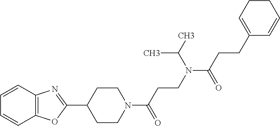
C1=CC2=C(C=C1)OC(C1CCN(C(CCN(C(CCC3=CCCC=C3)=O)C(C)C)=O)CC1)=N2
